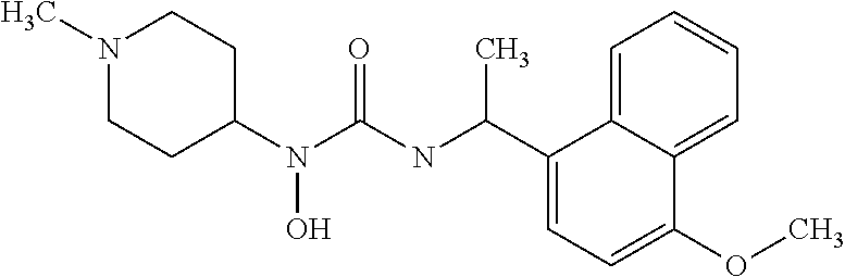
N1(C)CCC(N(C(=O)NC(C2=CC=C(OC)C3=CC=CC=C23)C)O)CC1
